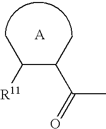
C(C(C)C(=O)C)([R11])C
